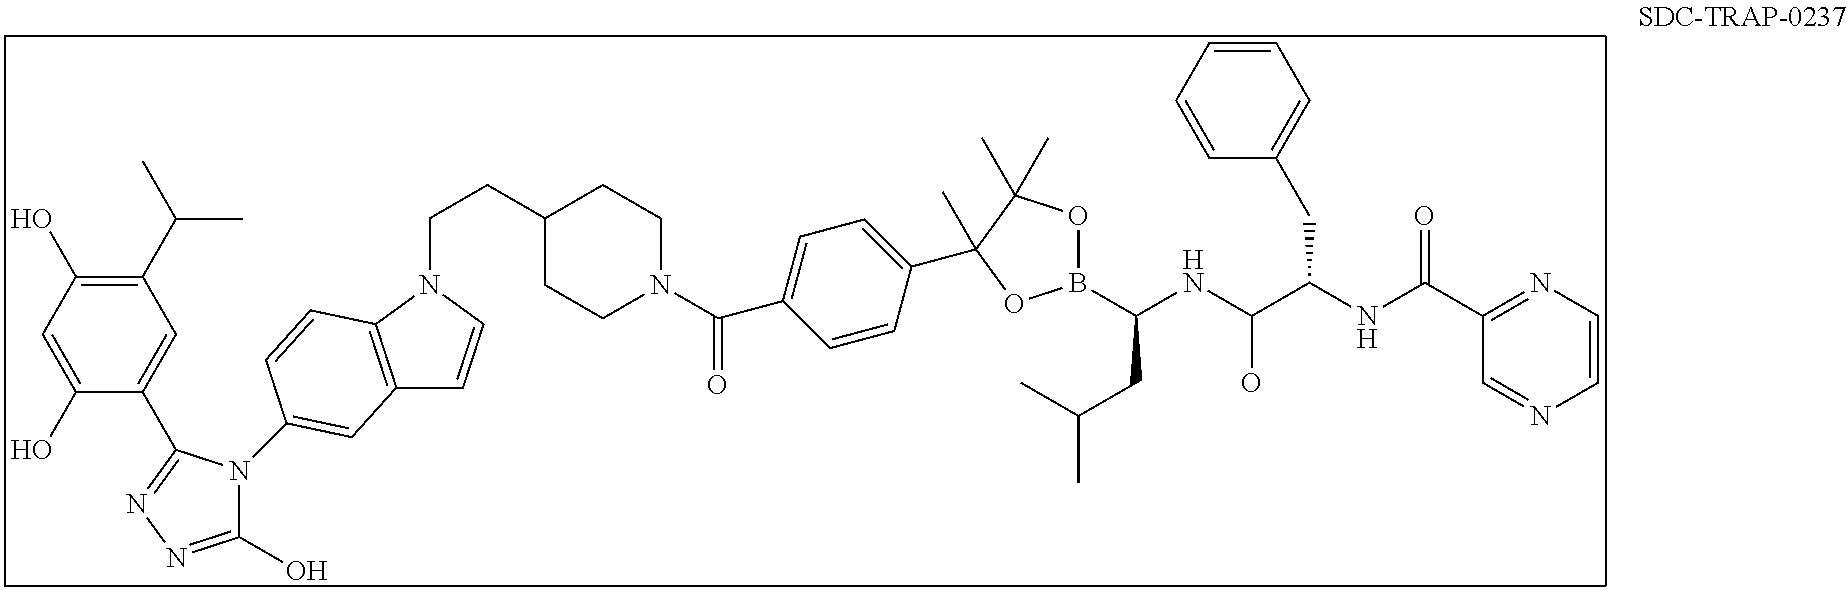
C(C1=CC=C(C2(C)C(C)(C)OB(C(NC(C(NC(C3=NC=CN=C3)=O)CC3=CC=CC=C3)O)CC(C)C)O2)C=C1)(N1CCC(CCN2C3=C(C=C2)C=C(N2C(O)=NN=C2C2=CC(C(C)C)=C(O)C=C2O)C=C3)CC1)=O
